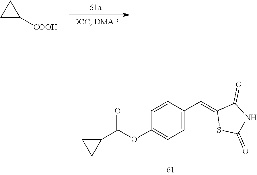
C1=CC(C=C2SC(=O)NC2=O)=CC=C1OC(C1CC1)=O.C1C([COOH])C1
